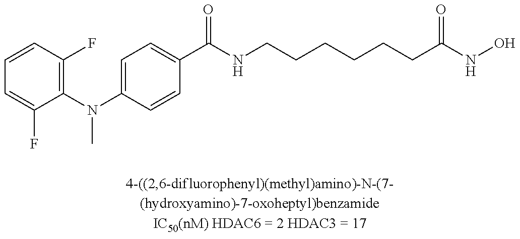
C1=CC(F)=C(N(C2=CC=C(C(NCCCCCCC(NO)=O)=O)C=C2)C)C(F)=C1
